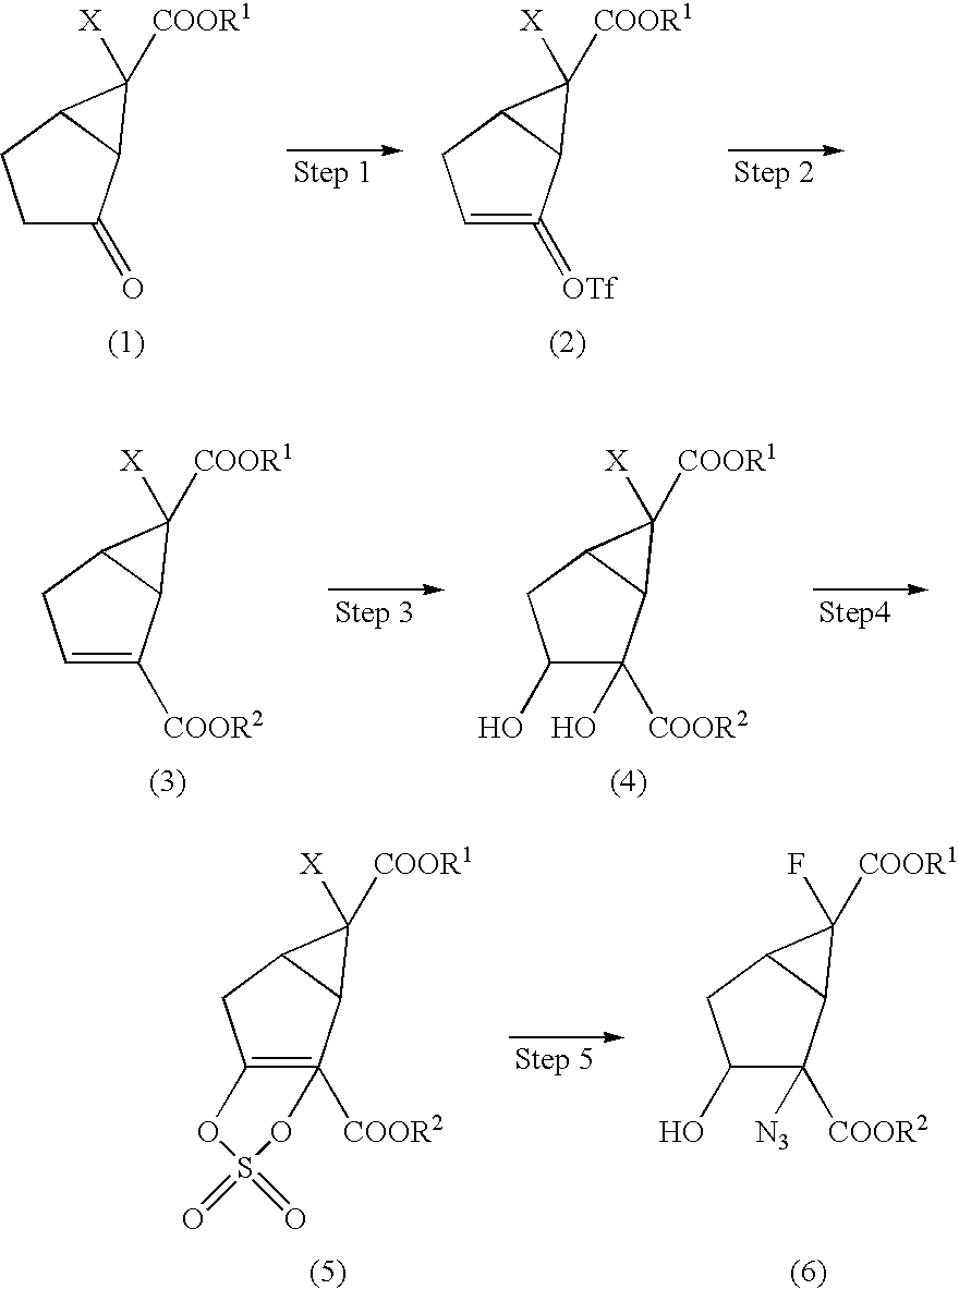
C1C(=O)C2C(C1)C2([X])[COOR1].C1=C(=[OTf])C2C(C1)C2([X])[COOR1].C1=C([COOR2])C2C(C1)C2([X])[COOR1].C1(O)C([COOR2])(O)C2C(C1)C2([X])[COOR1].C1(O)C([COOR2])([N3])C2C(C1)C2(F)[COOR1].C12=C([COOR2])(C3C(C1)C3([X])[COOR1])OS(=O)(=O)O2
